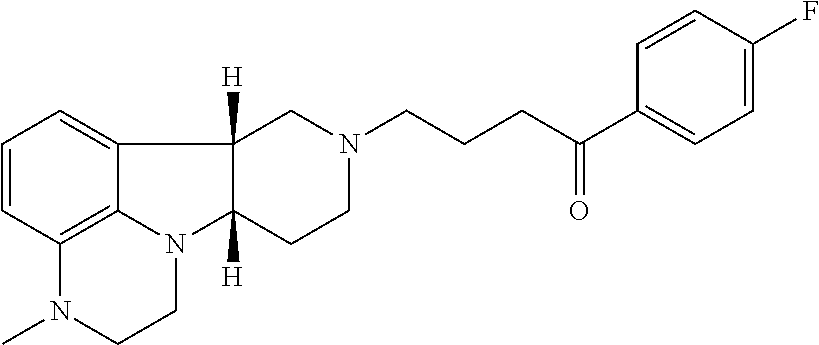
C1=CC2=C3C(=C1)C1([H])C([H])(N3CCN2C)CCN(CCCC(=O)C2=CC=C(F)C=C2)C1
